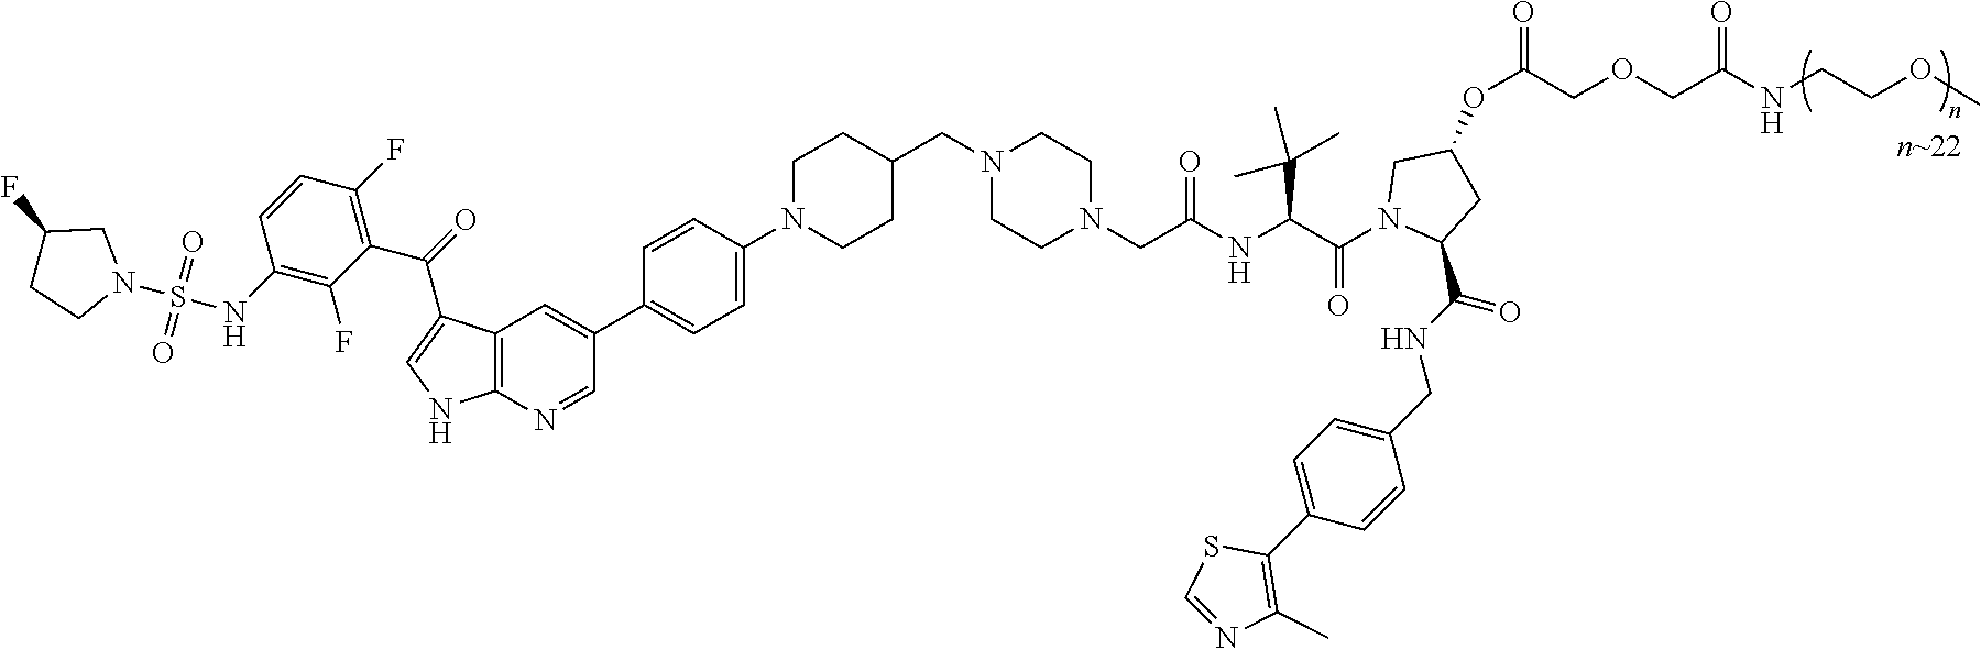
C1(NS(=O)(=O)N2CC(F)CC2)=C(F)C(C(=O)C2=CNC3=C2C=C(C2=CC=C(N4CCC(CN5CCN(CC(NC(C(N6C(C(NCC7=CC=C(C8=C(C)N=CS8)C=C7)=O)CC(OC(COCC(NCCOC)=O)=O)C6)=O)C(C)(C)C)=O)CC5)CC4)C=C2)C=N3)=C(F)C=C1
